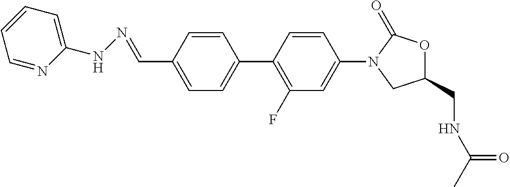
C(C1=CC=C(C2=C(F)C=C(N3CC(CNC(C)=O)OC3=O)C=C2)C=C1)=NNC1=CC=CC=N1
